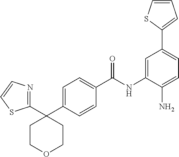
C1(C2=NC=CS2)(C2=CC=C(C(NC3=CC(C4=CC=CS4)=CC=C3N)=O)C=C2)CCOCC1
